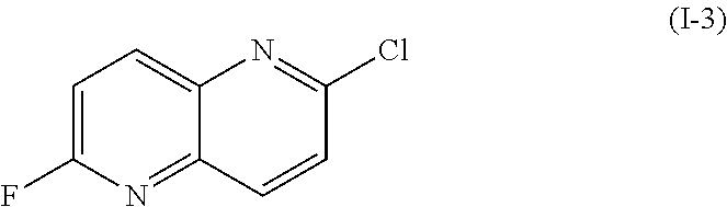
C1=C(F)N=C2C(=C1)N=C(Cl)C=C2
